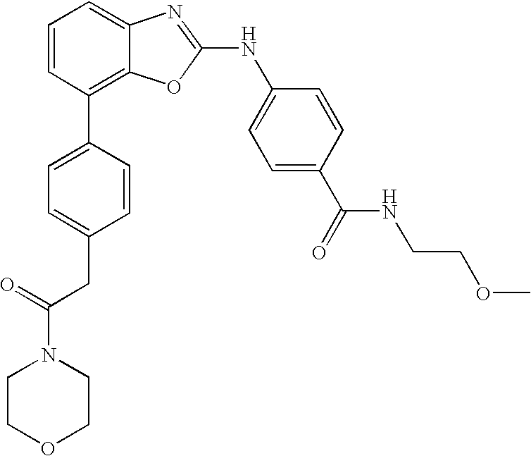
C1=CC(C2=CC=C(CC(N3CCOCC3)=O)C=C2)=C2C(=C1)N=C(NC1=CC=C(C(=O)NCCOC)C=C1)O2
